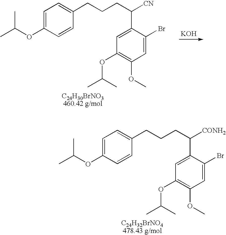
CC(OC1=CC=C(CCCC(C2=CC(OC(C)C)=C(OC)C=C2Br)[CN])C=C1)C.[KOH].CC(OC1=CC=C(CCCC(C2=CC(OC(C)C)=C(OC)C=C2Br)[CONH2])C=C1)C
